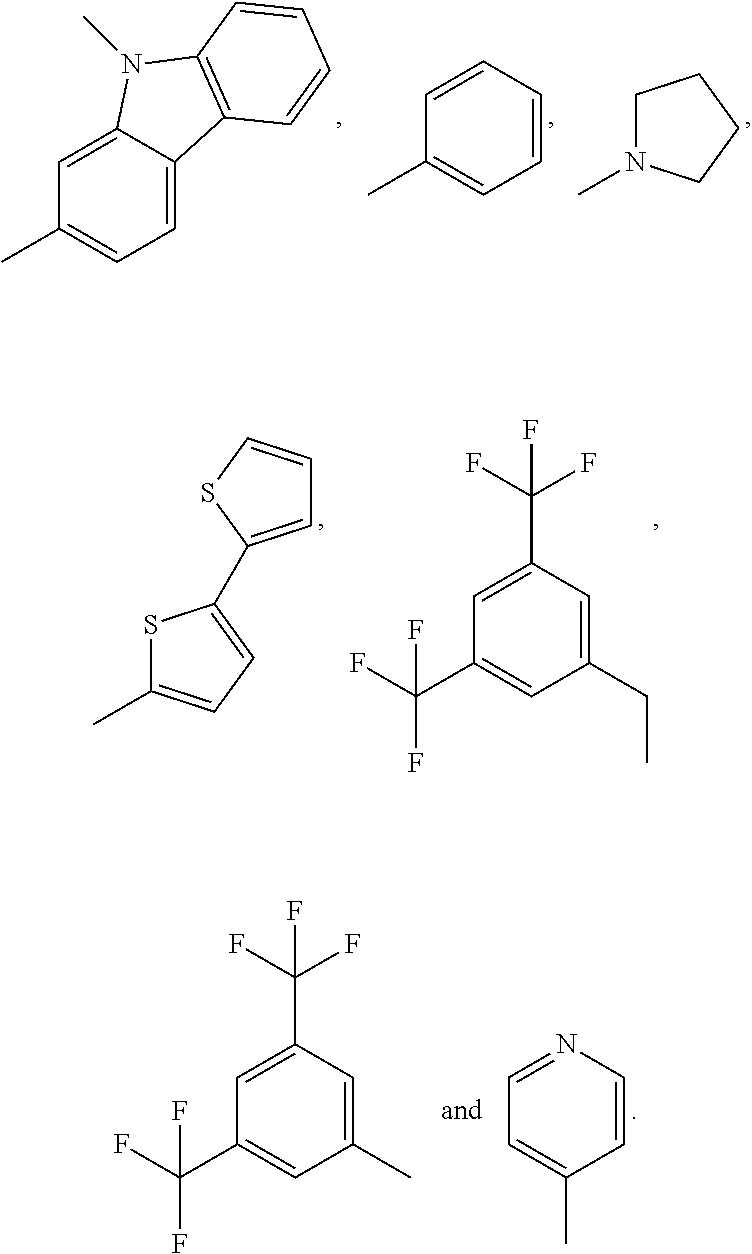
C1=C2C(=CC=C1C)C1=C(N2C)C=CC=C1.C1=CC=CC=C1C.C1N(C)CCC1.C1=C(C(F)(F)F)C=C(C)C=C1C(F)(F)F.C1=NC=CC(C)=C1.C1=C(C(F)(F)F)C=C(CC)C=C1C(F)(F)F.S1C(C)=CC=C1C1=CC=CS1
